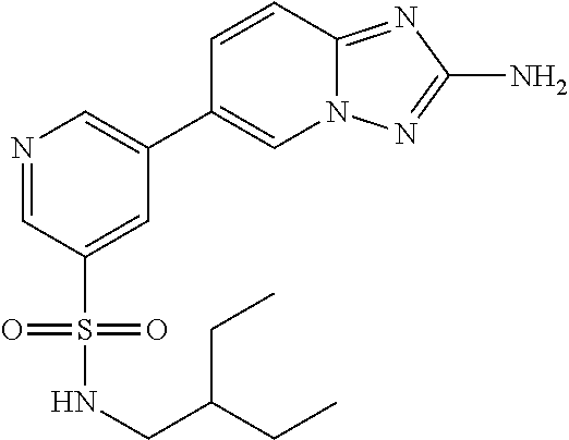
C(C(CC)CNS(C1=CC(C2=CN3C(=NC(N)=N3)C=C2)=CN=C1)(=O)=O)C
